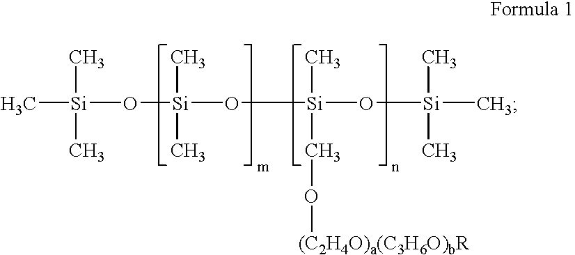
C[Si](C)(C)O[Si](C)(C)O[Si](O[Si](C)(C)C)(C)CO[(C2H4O)a(C3H6O)bR]
